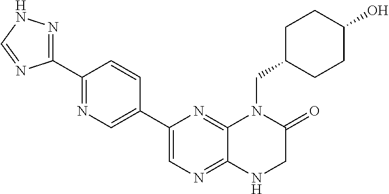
C1(C2=NNC=N2)=NC=C(C2=CN=C3C(=N2)N(CC2CCC(O)CC2)C(=O)CN3)C=C1
